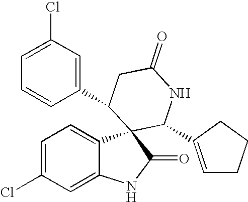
C1=C(Cl)C=C2C(=C1)C1(C(=O)N2)C(C2=CCCC2)NC(=O)CC1C1=CC(Cl)=CC=C1
